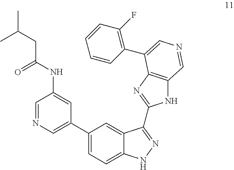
N1C2=C(N=C1C1=NNC3=CC=C(C4=CN=CC(NC(CC(C)C)=O)=C4)C=C31)C(C1=C(F)C=CC=C1)=CN=C2
